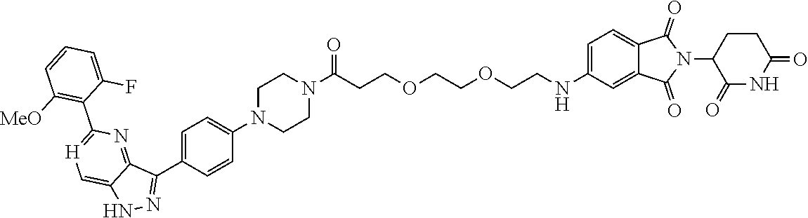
C1=C(N2CCN(C(CCOCCOCCNC3=CC=C4C(=O)N(C5C(=O)NC(=O)CC5)C(=O)C4=C3)=O)CC2)C=CC(C2=NNC3=C[H]=C(C4=C([MeO])C=CC=C4F)N=C32)=C1
